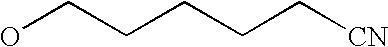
OCCCCC[CN]
